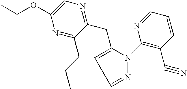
C1=NN(C2=C(C#N)C=CC=N2)C(CC2=NC=C(OC(C)C)N=C2CCC)=C1
